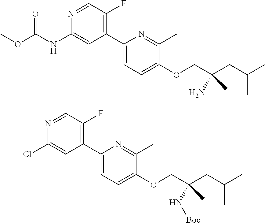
C1(C2=C(F)C=NC(NC(OC)=O)=C2)=CC=C(OCC(CC(C)C)(N)C)C(C)=N1.C1(C2=C(F)C=NC(Cl)=C2)=CC=C(OCC(CC(C)C)(N[Boc])C)C(C)=N1
